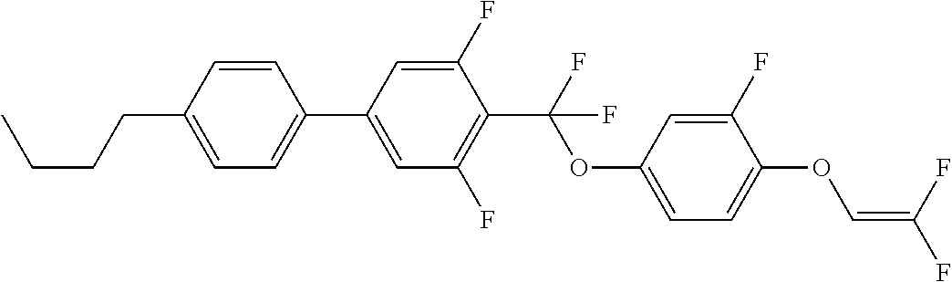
C1=CC(CCCC)=CC=C1C1=CC(F)=C(C(F)(OC2=CC=C(OC=C(F)F)C(F)=C2)F)C(F)=C1
